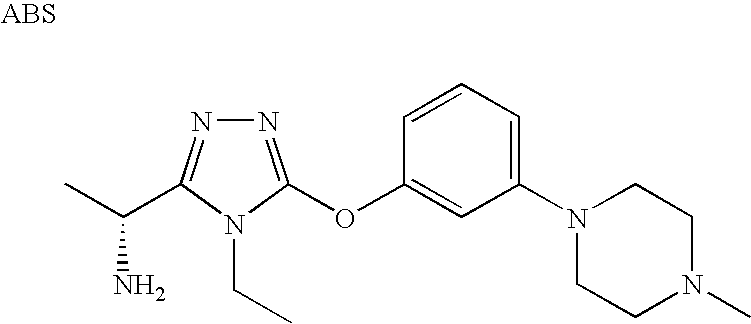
N1=C(OC2=CC(N3CCN(C)CC3)=CC=C2)N(CC)C(C(C)N)=N1
